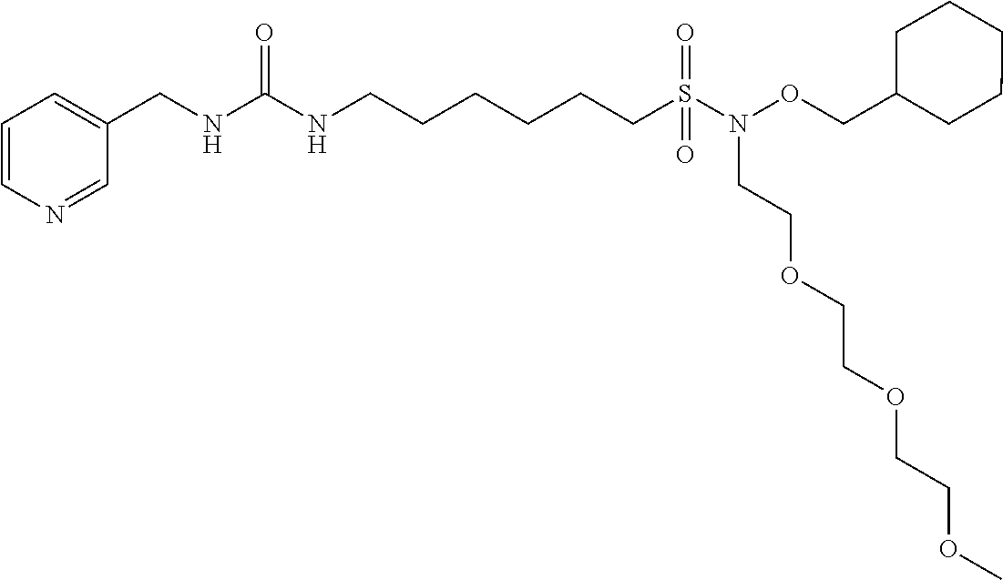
C1=C(CNC(NCCCCCCS(=O)(N(OCC2CCCCC2)CCOCCOCCOC)=O)=O)C=NC=C1
